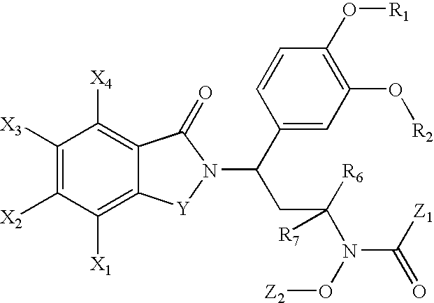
C12=C([X1])C([X2])=C([X3])C([X4])=C1C(=O)N(C(CC([R6])(N(C([Z1])=O)O[Z2])[R7])C1=CC(O[R2])=C(O[R1])C=C1)[Y]2
